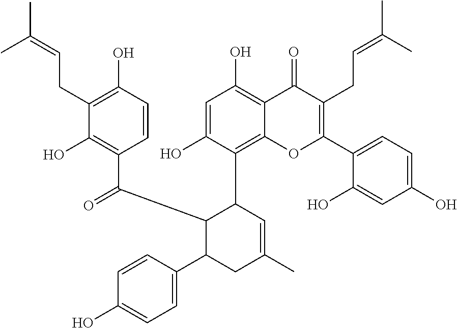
CC(=CCC1=C(O)C=CC(C(C2C(C3=CC=C(O)C=C3)CC(C)=CC2C2=C3C(=C(O)C=C2O)C(=O)C(CC=C(C)C)=C(C2=CC=C(O)C=C2O)O3)=O)=C1O)C
